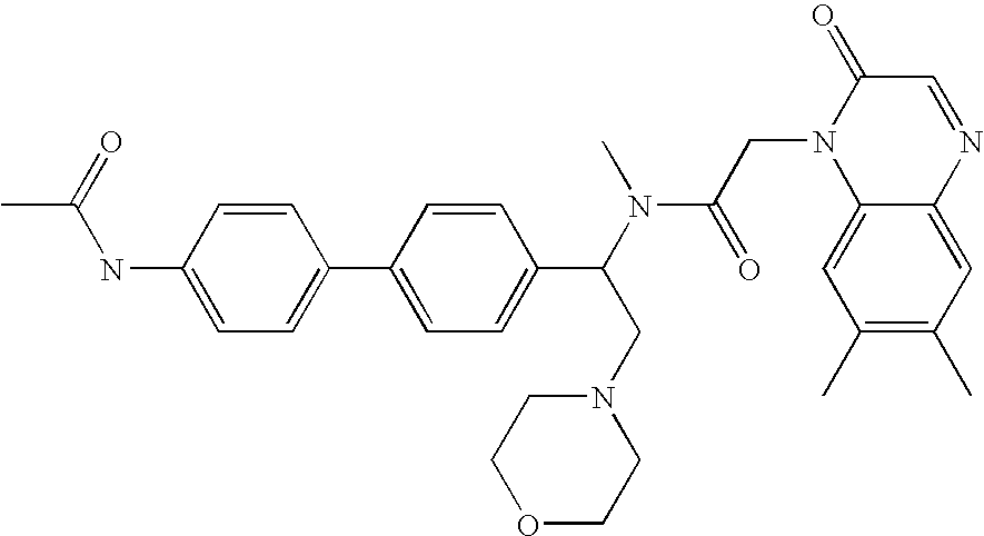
C1(NC(=O)C)=CC=C(C2=CC=C(C(N(C)C(=O)CN3C4=CC(C)=C(C)C=C4N=CC3=O)CN3CCOCC3)C=C2)C=C1
